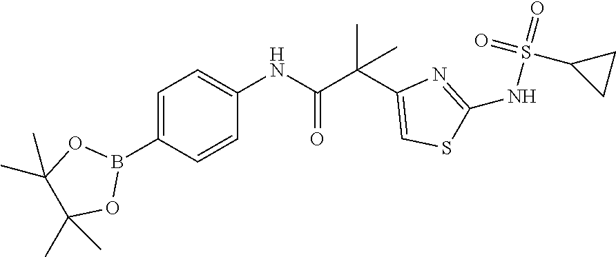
C1=C(B2OC(C)(C)C(C)(C)O2)C=CC(NC(C(C2=CSC(NS(=O)(=O)C3CC3)=N2)(C)C)=O)=C1
